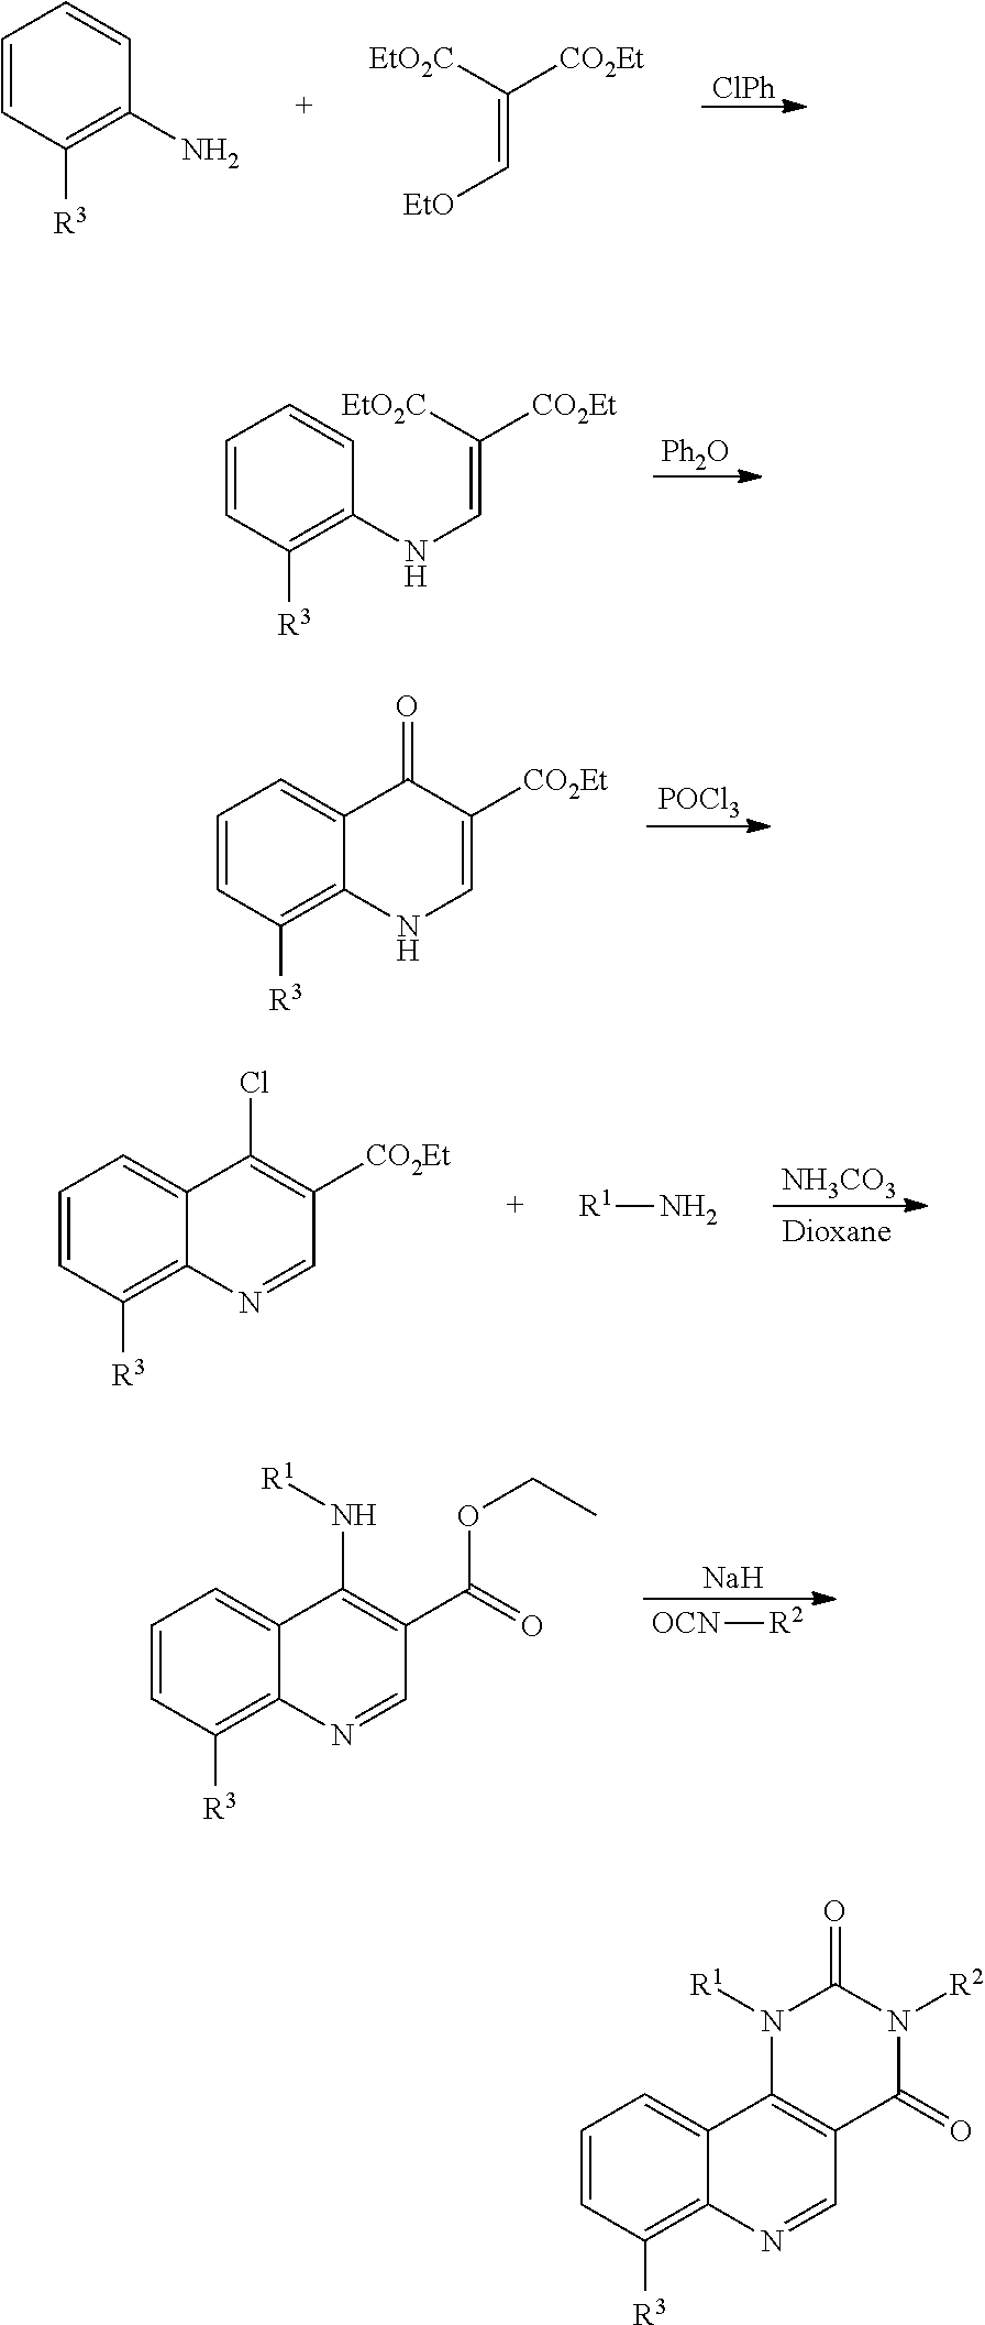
[ClPh].C1=CC([R3])=C(N)C=C1.[EtO2C]C([CO2Et])=C[EtO].[Ph2O].C1=CC([R3])=C(NC=C([CO2Et])[EtO2C])C=C1.[POCl3].C1=CC([R3])=C2C(=C1)C(=O)C([CO2Et])=CN2.[NH3CO3].C1=CC([R3])=C2C(=C1)C(Cl)=C([CO2Et])C=N2.[R1]N.[Na].[OCN][R2].C1=CC([R3])=C2C(=C1)C(N[R1])=C(C(=O)OCC)C=N2.C1=CC([R3])=C2C(=C1)C1=C(C=N2)C(=O)N([R2])C(=O)N1[R1]
